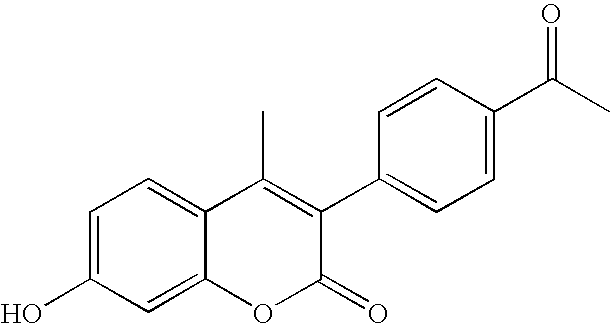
C12=CC=C(O)C=C1OC(=O)C(C1=CC=C(C(C)=O)C=C1)=C2C
